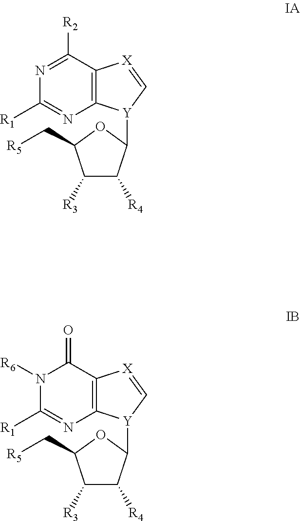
N1=C([R2])C2=C(N=C1[R1])[Y](C1C([R4])C([R3])C(C[R5])O1)C=[X]2.N1([R6])C([R1])=NC2=C(C1=O)[X]=C[Y]2C1C([R4])C([R3])C(C[R5])O1
